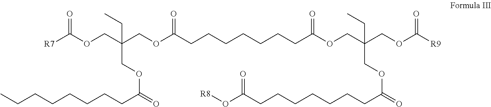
[R7]C(OCC(COC(CCCCCCCC(OCC(COC(=O)[R9])(CC)COC(=O)CCCCCCCC(O[R8])=O)=O)=O)(CC)COC(=O)CCCCCCCC)=O
